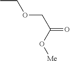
CCOCC(=O)O[Me]
